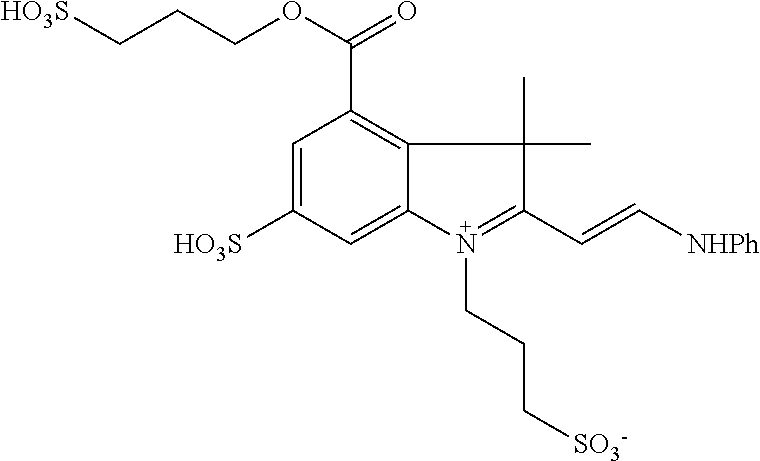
C1=C([HO3S])C=C2C(=C1C(OCCC[HO3S])=O)C(C)(C)C(C=C[NHPh])=N2CCC[SO3-]
